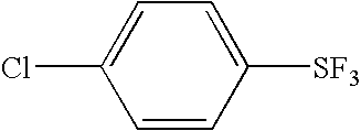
C1=CC([SF3])=CC=C1Cl
